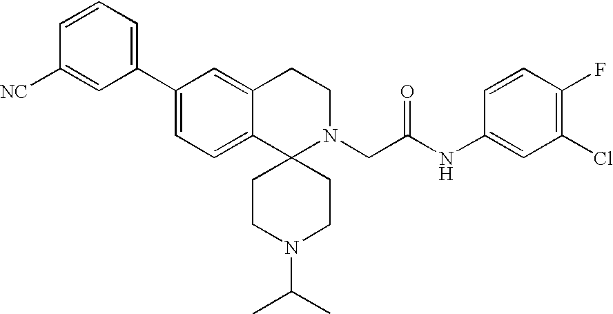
C1(C2=CC=C3C(=C2)CCN(CC(NC2=CC(Cl)=C(F)C=C2)=O)C32CCN(C(C)C)CC2)=CC=CC([NC])=C1
